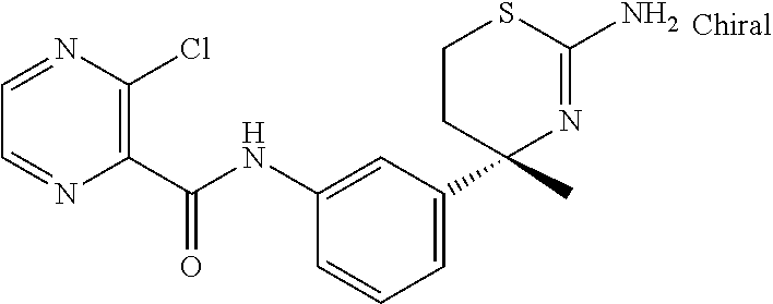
C1(NC(C2=C(Cl)N=CC=N2)=O)=CC(C2(C)N=C(N)SCC2)=CC=C1
